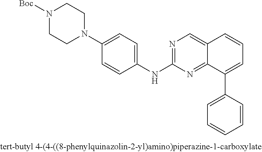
N1=C(NC2=CC=C(N3CCN([Boc])CC3)C=C2)N=C2C(=C1)C=CC=C2C1=CC=CC=C1
